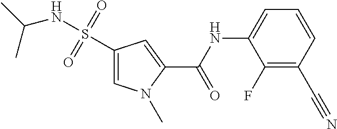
C1(S(NC(C)C)(=O)=O)=CN(C)C(C(NC2=CC=CC(C#N)=C2F)=O)=C1
